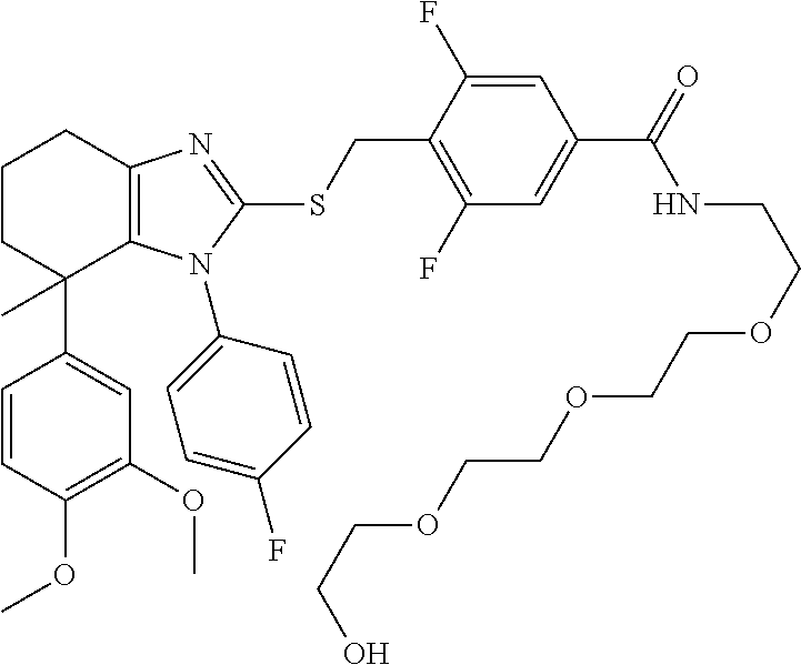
C1(OC)=C(OC)C=CC(C2(C)C3=C(CCC2)N=C(SCC2=C(F)C=C(C(=O)NCCOCCOCCOCCO)C=C2F)N3C2=CC=C(F)C=C2)=C1
